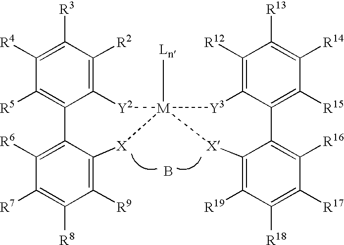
C12=C([R2])C([R3])=C([R4])C([R5])=C1C1=C([R6])C([R7])=C([R8])C([R9])=C1[X][M]1([Ln])([Y2]2)[Y3]C2=C([R12])C([R13])=C([R14])C([R15])=C2C2=C([R16])C([R17])=C([R18])C([R19])=C2[X]1.B
